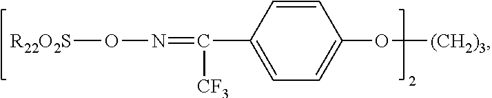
[R22O2S]ON=C(C1=CC=C(O[(CH2)3])C=C1)[CF3]
